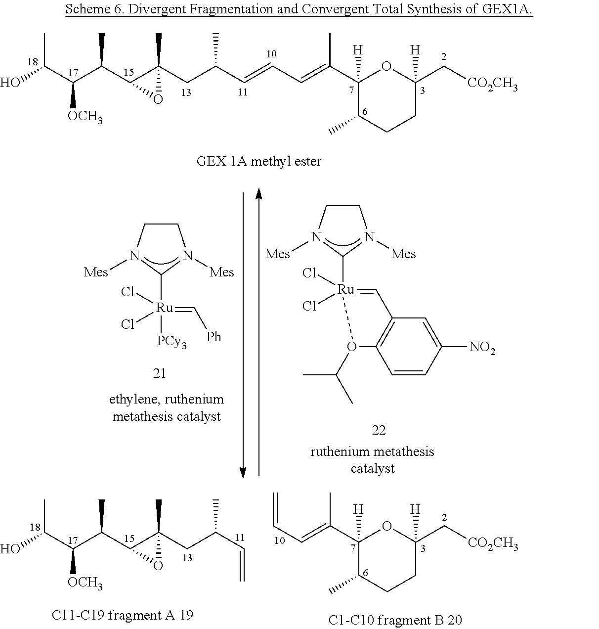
OC(C(C(C1C(CC(C=C)C)(C)O1)C)[OCH3])C.C(C=C(C1([H])OC(C[CO2CH3])([H])CCC1C)C)=C.C1CN([Mes])C([Ru]2(Cl)(Cl)=CC3=C(C=CC([NO2])=C3)O2C(C)C)N1[Mes].C1CN([Mes])C([Ru]([PCy3])(Cl)(Cl)=C[Ph])N1[Mes].OC(C(C(C1C(CC(C=CC=C(C2([H])OC(C[CO2CH3])([H])CCC2C)C)C)(C)O1)C)[OCH3])C
